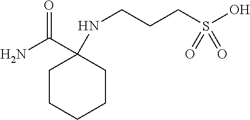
C1CCCCC1(C(N)=O)NCCCS(O)(=O)=O
